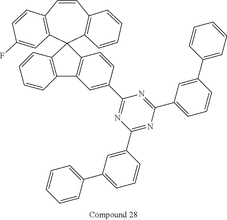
C1=CC2=C(C=CC=C2)C2(C3=C1C=CC(F)=C3)C1=C(C3=C2C=CC=C3)C=C(C2=NC(C3=CC(C4=CC=CC=C4)=CC=C3)=NC(C3=CC=CC(C4=CC=CC=C4)=C3)=N2)C=C1
